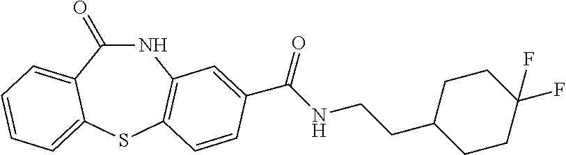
C1(=O)NC2=C(SC3=CC=CC=C13)C=CC(C(NCCC1CCC(F)(F)CC1)=O)=C2
